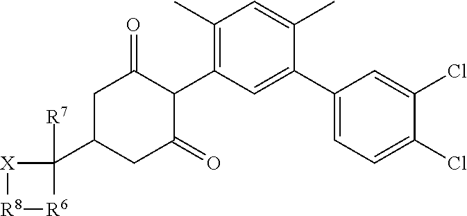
[X]1[R8][R6]C1(C1CC(=O)C(C2=C(C)C=C(C)C(C3=CC=C(Cl)C(Cl)=C3)=C2)C(=O)C1)[R7]
